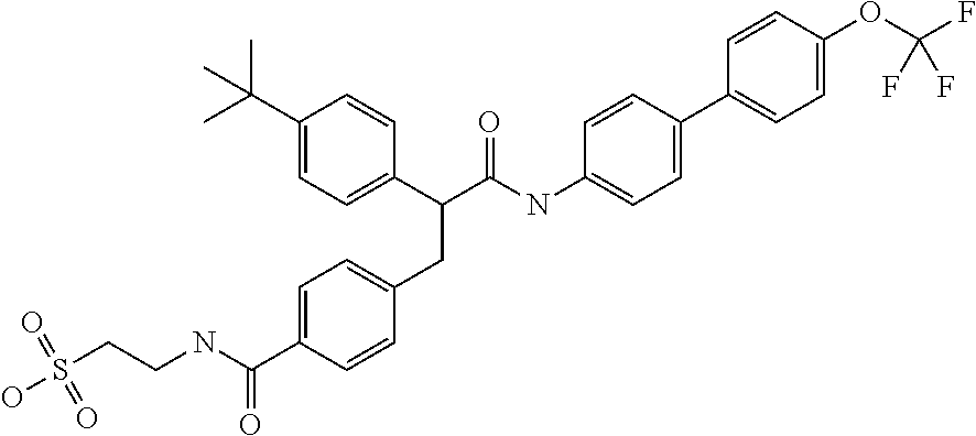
C1=C(C(NCCS(O)(=O)=O)=O)C=CC(CC(C2=CC=C(C(C)(C)C)C=C2)C(NC2=CC=C(C3=CC=C(OC(F)(F)F)C=C3)C=C2)=O)=C1
